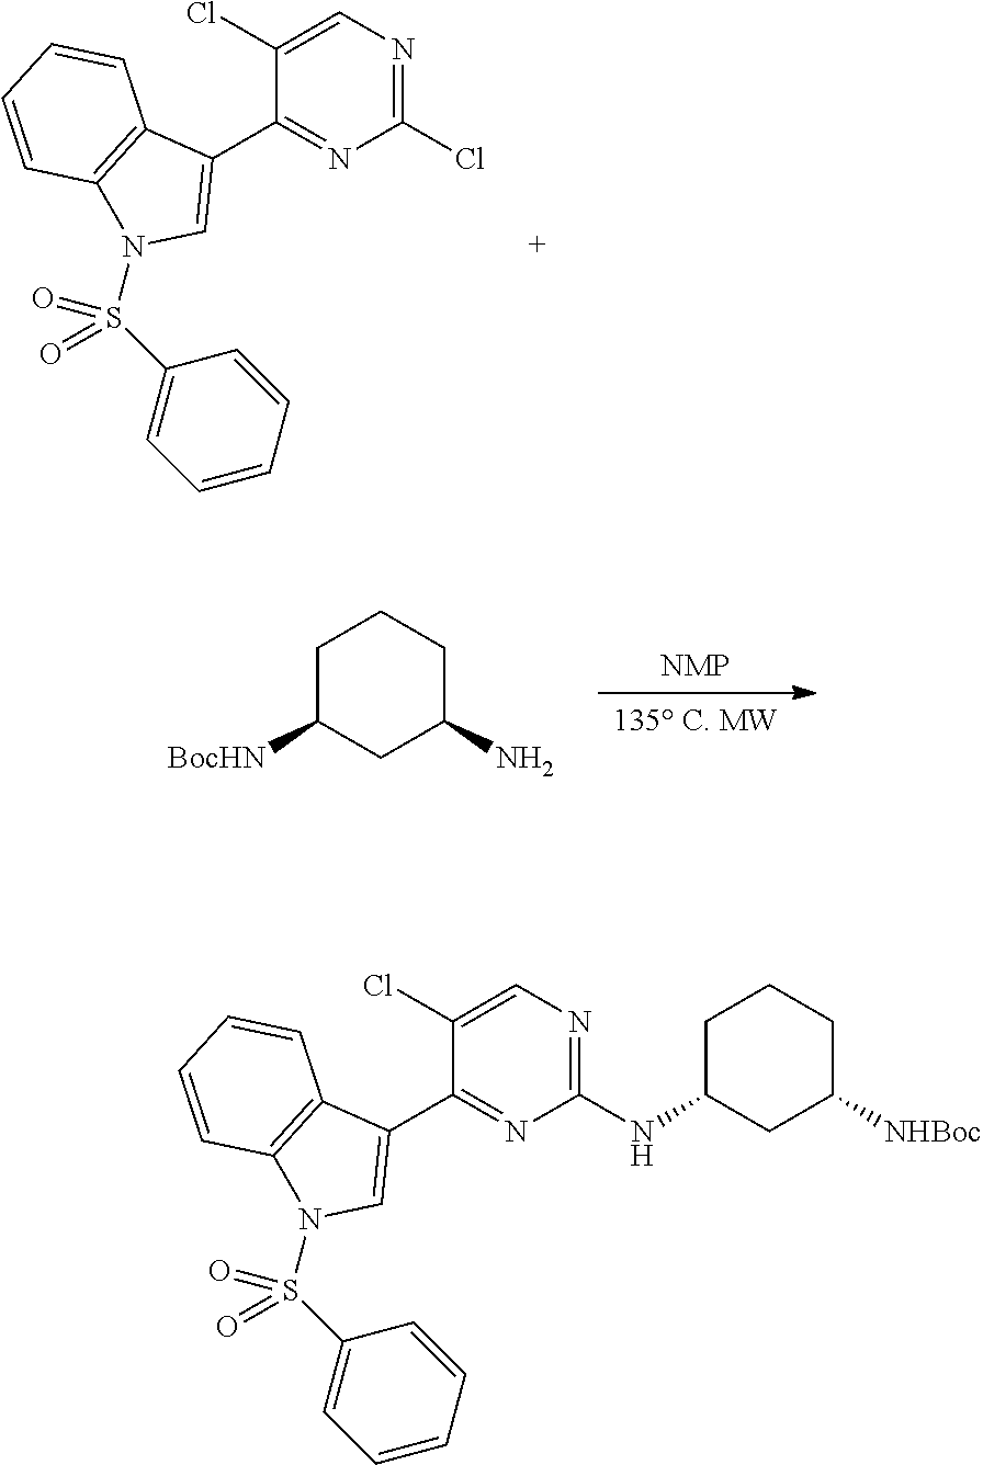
ClC1=NC=C(Cl)C(C2=CN(S(C3=CC=CC=C3)(=O)=O)C3=C2C=CC=C3)=N1.[NMP].[135 C. MW].C1C([BocHN])CC(N)CC1.C1C(NC2=NC=C(Cl)C(C3=CN(S(C4=CC=CC=C4)(=O)=O)C4=C3C=CC=C4)=N2)CC([NHBoc])CC1
